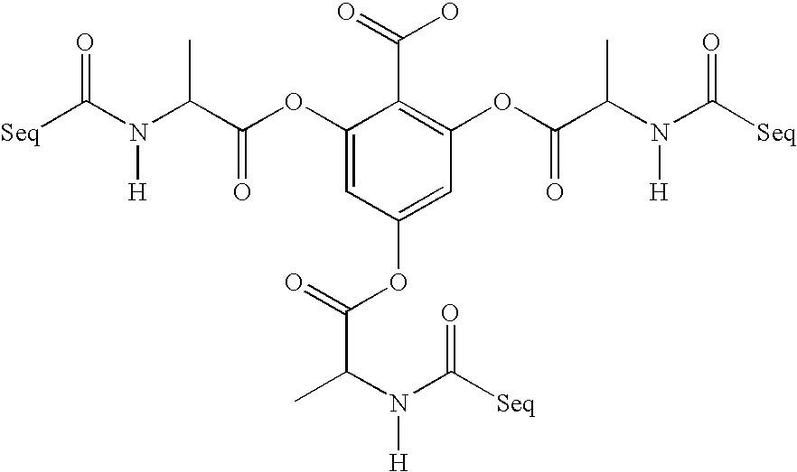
C([Seq])(N(C(C(=O)OC1=CC(OC(=O)C(N(C([Seq])=O)[H])C)=CC(OC(=O)C(N([H])C([Seq])=O)C)=C1C(=O)O)C)[H])=O
